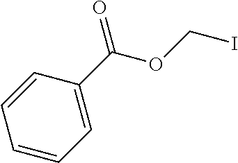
C1=CC=C(C(OCI)=O)C=C1
